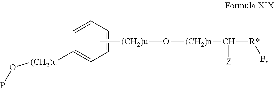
[(CH2)u](C1=CC=CC=C1)OP.C[(CH2)u]O[(CH2)n]C([Z])[R*]B
